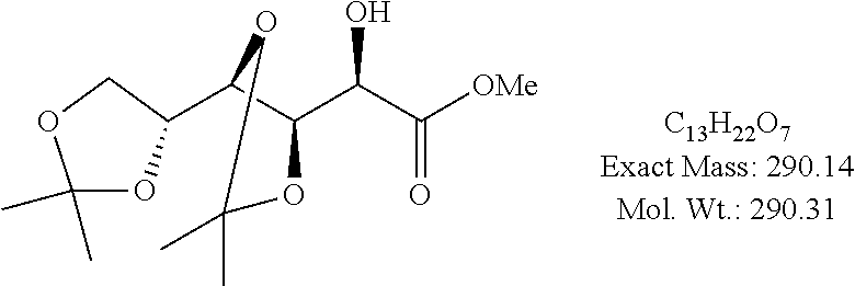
C1(C2OC(C)(C)OC2)C(C(C([OMe])=O)O)OC(C)(C)O1
